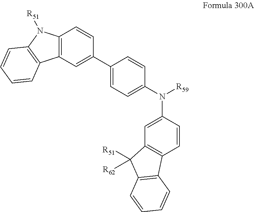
C12=C(N([R51])C3=C1C=CC=C3)C=CC(C1=CC=C(N([R59])C3=CC4=C(C=C3)C3=C(C4([R51])[R62])C=CC=C3)C=C1)=C2
